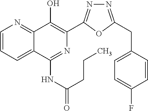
C1=CC=C2C(=N1)C(O)=C(C1=NN=C(CC3=CC=C(F)C=C3)O1)N=C2NC(=O)CCC
